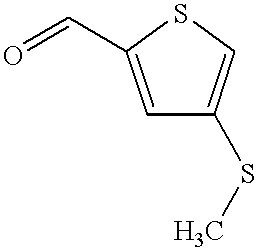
C1=C(C=O)SC=C1SC
